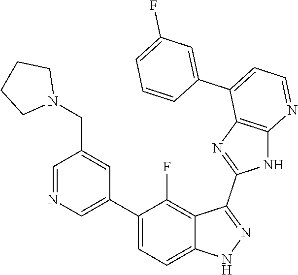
C1=NC=C(C2=CC=C3C(=C2F)C(C2=NC4=C(N2)N=CC=C4C2=CC(F)=CC=C2)=NN3)C=C1CN1CCCC1
